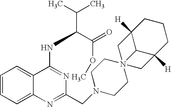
C1=CC=C2C(=C1)C(NC(C(C)C)C(=O)OC)=NC(CN1CCN34(CC1)C1C([H])(CCCC1([H])C3)C4)=N2
